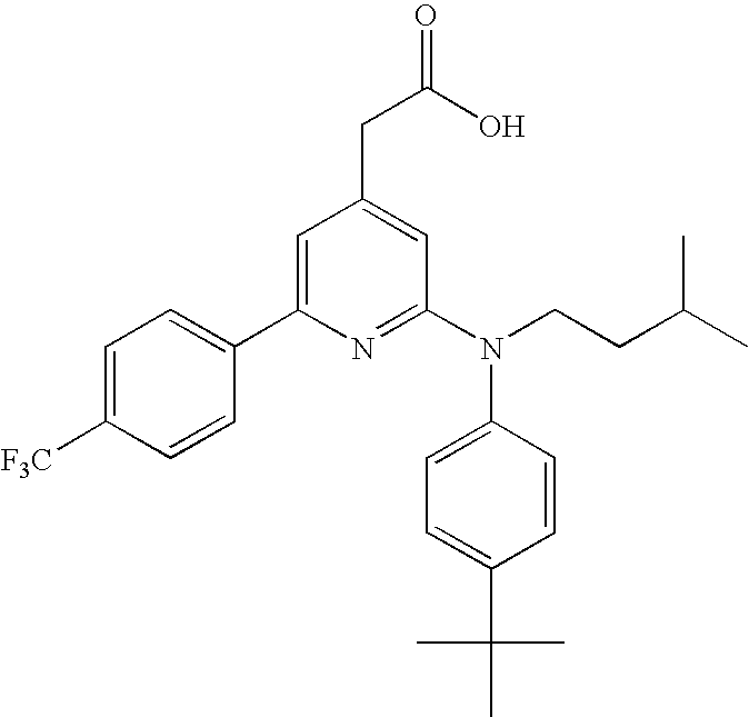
C1(C2=CC(CC(O)=O)=CC(N(CCC(C)C)C3=CC=C(C(C)(C)C)C=C3)=N2)=CC=C([F3C])C=C1
